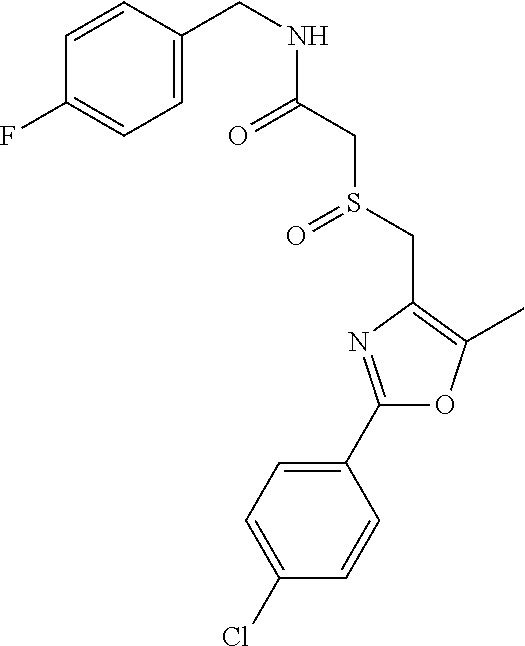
C1(Cl)=CC=C(C2=NC(CS(=O)CC(=O)NCC3=CC=C(F)C=C3)=C(C)O2)C=C1
